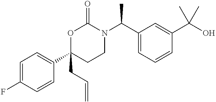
C1=C(F)C=CC(C2(CC=C)CCN(C(C3=CC=CC(C(O)(C)C)=C3)C)C(=O)O2)=C1
